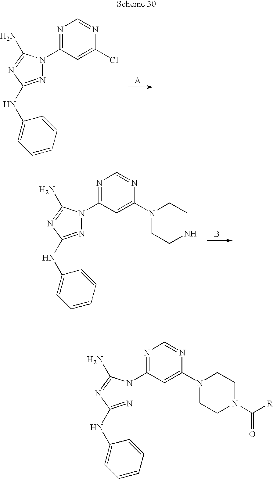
N1=C(N2N=C(NC3=CC=CC=C3)N=C2N)C=C(Cl)N=C1.N1=C(N2N=C(NC3=CC=CC=C3)N=C2N)C=C(N2CCNCC2)N=C1.B.N1=C(N2N=C(NC3=CC=CC=C3)N=C2N)C=C(N2CCN(C([R])=O)CC2)N=C1
